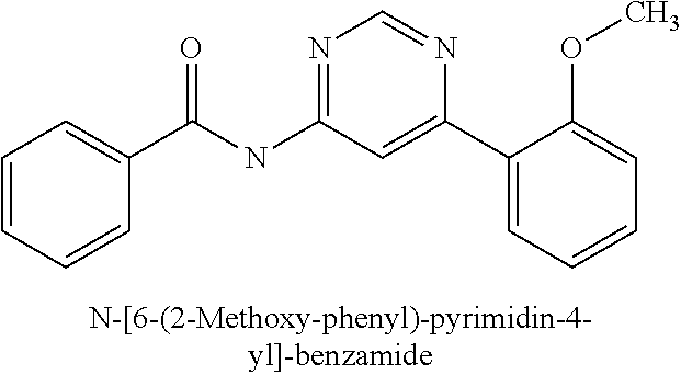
C1(C(NC2=NC=NC(C3=CC=CC=C3OC)=C2)=O)=CC=CC=C1
